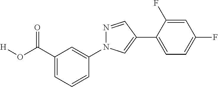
C1=C(F)C(C2=CN(C3=CC(C(O[H])=O)=CC=C3)N=C2)=CC=C1F
